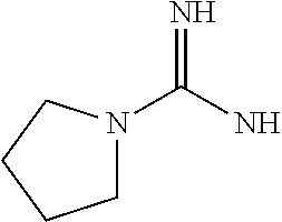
C1N(C(=N)N)CCC1
